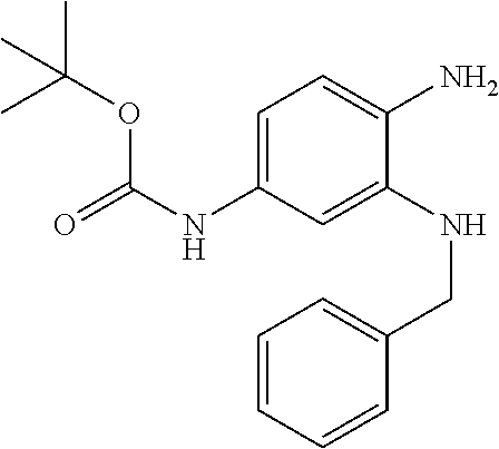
N(C1=CC=C(N)C(NCC2=CC=CC=C2)=C1)C(=O)OC(C)(C)C
